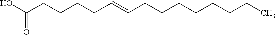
OC(CCCCC=CCCCCCCCC)=O
